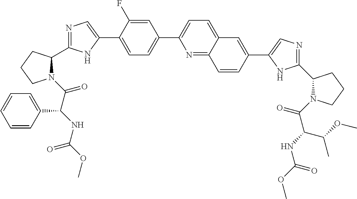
C1=C(C2=CN=C(C3N(C(C(NC(OC)=O)C4=CC=CC=C4)=O)CCC3)N2)C(F)=CC(C2=CC=C3C(=N2)C=CC(C2=CN=C(C4N(C(C(NC(OC)=O)C(OC)C)=O)CCC4)N2)=C3)=C1
